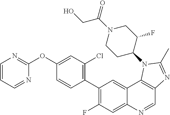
C1=CC=NC(OC2=CC(Cl)=C(C3=C(F)C=C4C(=C3)C3=C(C=N4)N=C(C)N3C3C(F)CN(C(CO)=O)CC3)C=C2)=N1
